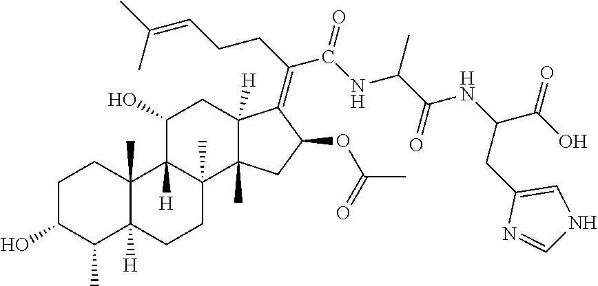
C1C(O)C(C)C2([H])C(C)(C1)C1([H])C(C)(CC2)C2(C)C([H])(CC1O)C(=C(CCC=C(C)C)C(=O)NC(C)C(NC(C(O)=O)CC1=CNC=N1)=O)C(OC(C)=O)C2
